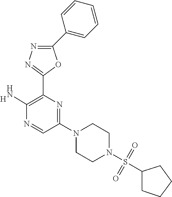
C1(C2=CC=CC=C2)=NN=C(C2=C(N)N=CC(N3CCN(S(C4CCCC4)(=O)=O)CC3)=N2)O1.[H]
